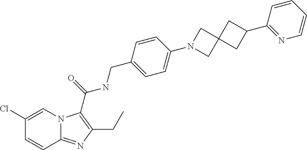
C12=NC(CC)=C(C(NCC3=CC=C(N4CC5(C4)CC(C4=NC=CC=C4)C5)C=C3)=O)N1C=C(Cl)C=C2
